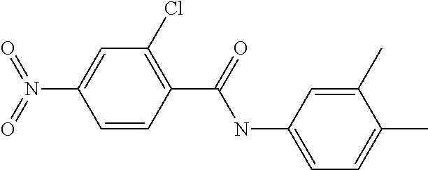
C1(Cl)=C(C(NC2=CC=C(C)C(C)=C2)=O)C=CC(N(=O)=O)=C1
